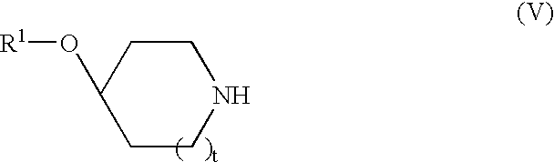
C1(O[R1])CCNCC1
